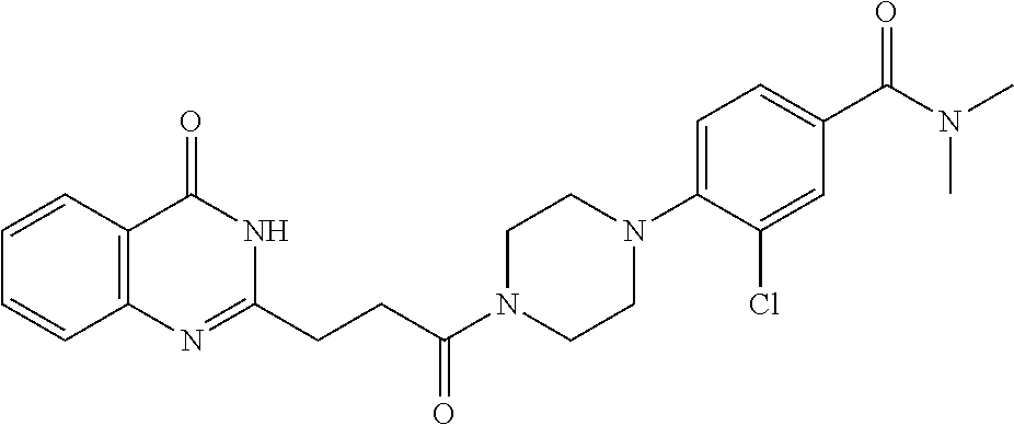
C12=C(N=C(CCC(N3CCN(C4=CC=C(C(=O)N(C)C)C=C4Cl)CC3)=O)NC1=O)C=CC=C2
